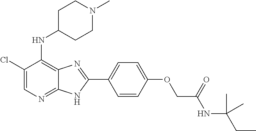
C1(Cl)=CN=C2C(=C1NC1CCN(C)CC1)N=C(C1=CC=C(OCC(NC(CC)(C)C)=O)C=C1)N2
